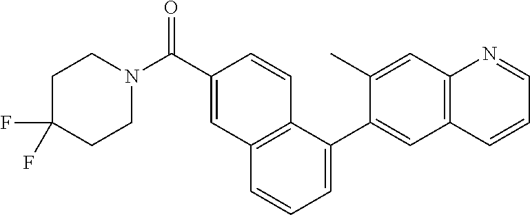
C1C(F)(F)CCN(C(C2=CC3=C(C=C2)C(C2=CC4=C(N=CC=C4)C=C2C)=CC=C3)=O)C1
